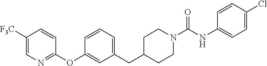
C1([F3C])=CN=C(OC2=CC(CC3CCN(C(NC4=CC=C(Cl)C=C4)=O)CC3)=CC=C2)C=C1
